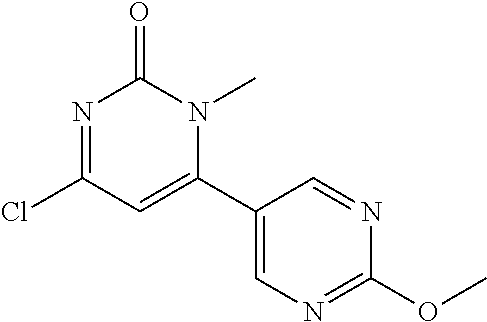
N1=C(Cl)C=C(C2=CN=C(OC)N=C2)N(C)C1=O
